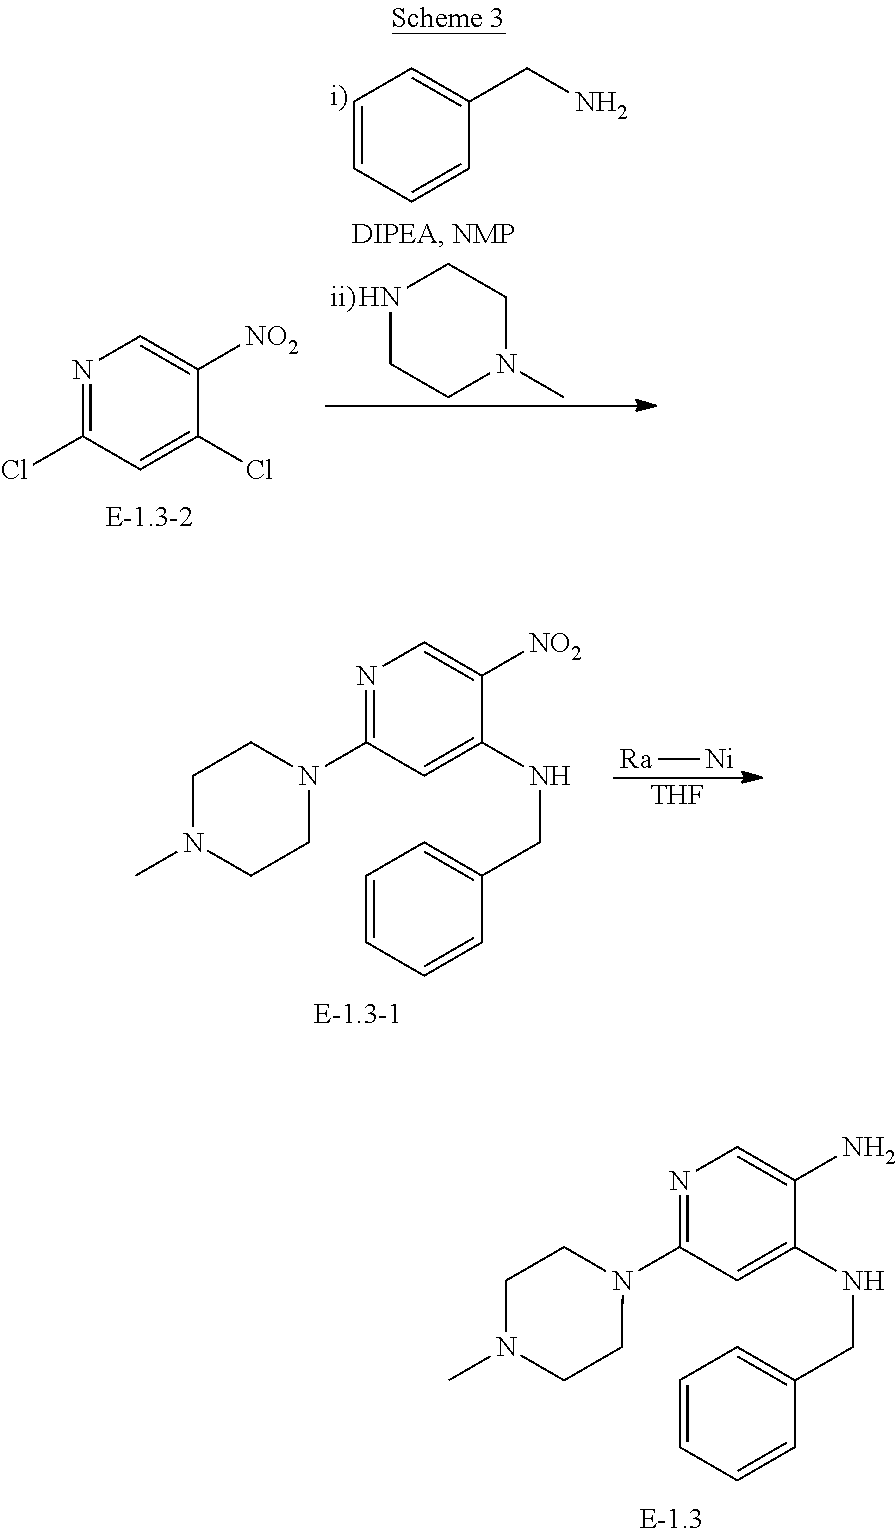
C1=CC=CC(CN)=C1.N1CCN(C)CC1.N1=C(Cl)C=C(Cl)C([NO2])=C1.N1=C(N2CCN(C)CC2)C=C(NCC2=CC=CC=C2)C([NO2])=C1.[Ra][Ni].[THF].N1=C(N2CCN(C)CC2)C=C(NCC2=CC=CC=C2)C(N)=C1
